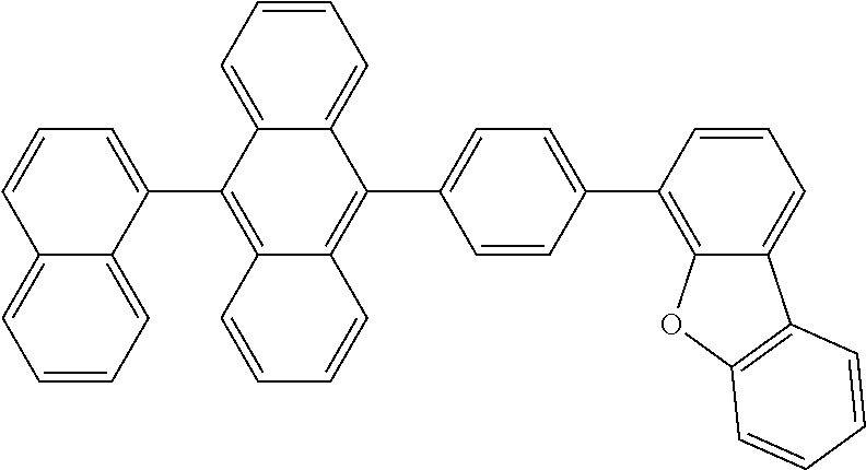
C12=CC=CC=C1C(C1=C3C(=C(C4=CC=C(C5=C6C(=CC=C5)C5=C(O6)C=CC=C5)C=C4)C4=CC=CC=C14)C=CC=C3)=CC=C2
